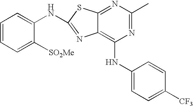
C1=CC=C([SO2Me])C(NC2=NC3=C(NC4=CC=C([CF3])C=C4)N=C(C)N=C3S2)=C1
